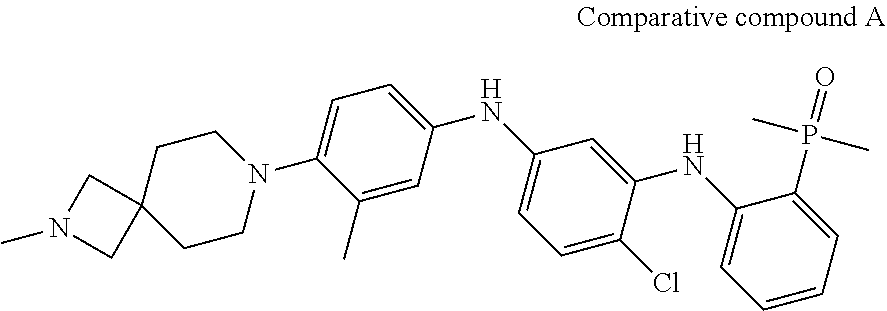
C1=C(N2CCC3(CC2)CN(C)C3)C(C)=CC(NC2=CC=C(Cl)C(NC3=CC=CC=C3P(=O)(C)C)=C2)=C1
